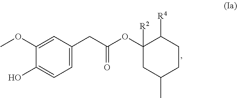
O(C1([R2])CC(C)CCC1[R4])C(CC1=CC=C(O)C(OC)=C1)=O
